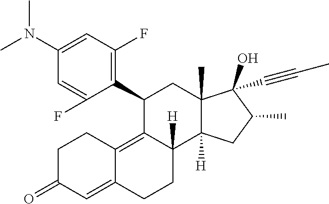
C1(N(C)C)=CC(F)=C(C2C3=C4C(=CC(=O)CC4)CCC3([H])C3([H])C(C)(C2)C(O)(C#CC)C(C)C3)C(F)=C1
